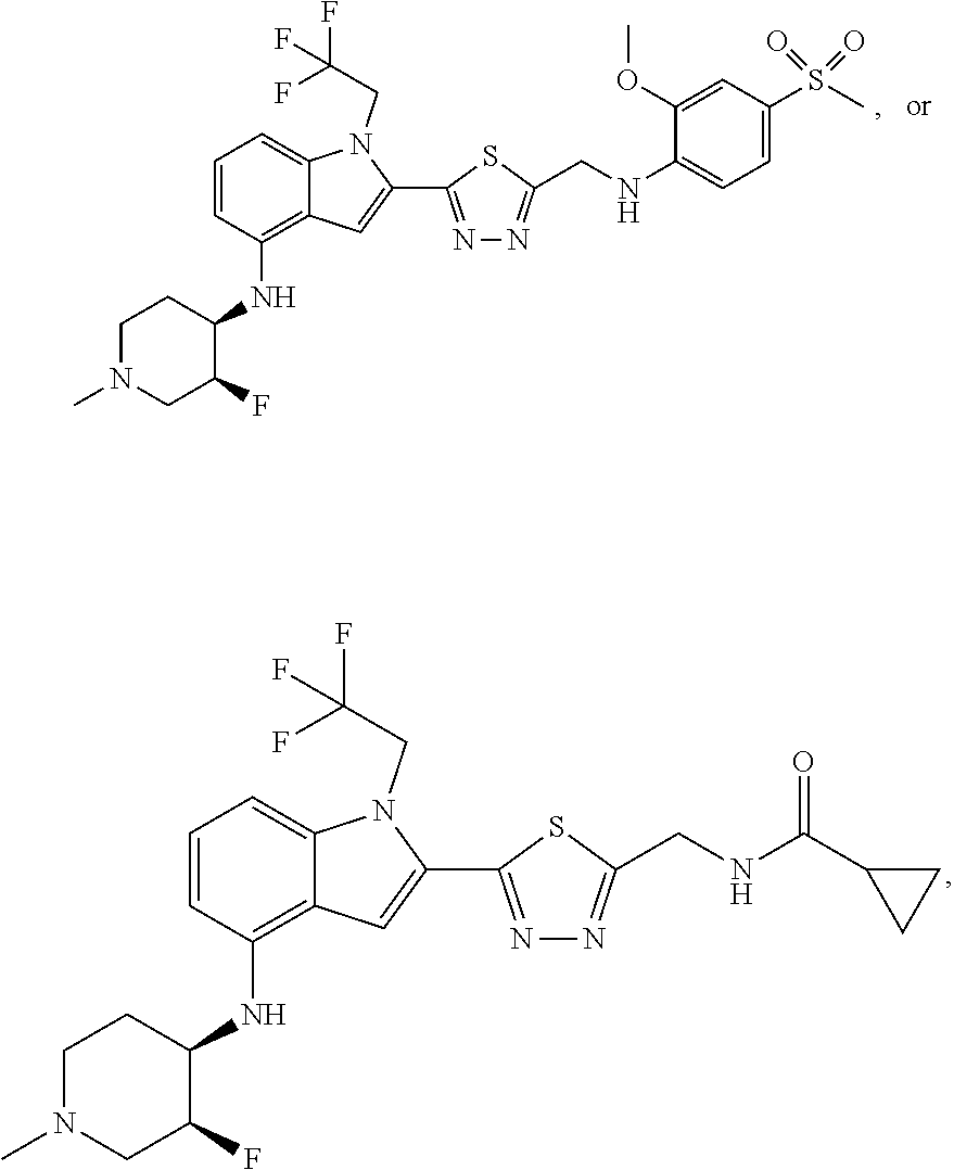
C1=CC(NC2CCN(C)CC2F)=C2C(=C1)N(CC(F)(F)F)C(C1=NN=C(CNC3=CC=C(S(C)(=O)=O)C=C3OC)S1)=C2.C1=CC(NC2CCN(C)CC2F)=C2C(=C1)N(CC(F)(F)F)C(C1=NN=C(CNC(C3CC3)=O)S1)=C2
